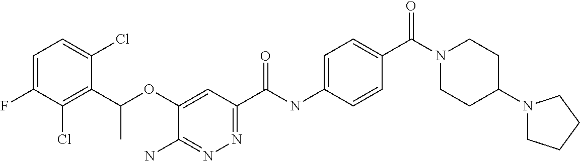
C1=C(F)C(Cl)=C(C(OC2=CC(C(NC3=CC=C(C(=O)N4CCC(N5CCCC5)CC4)C=C3)=O)=NN=C2N)C)C(Cl)=C1
